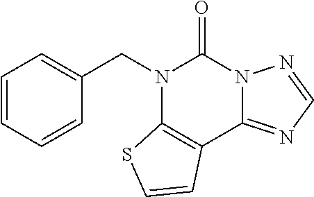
C1(CN2C3=C(C4=NC=NN4C2=O)C=CS3)=CC=CC=C1
